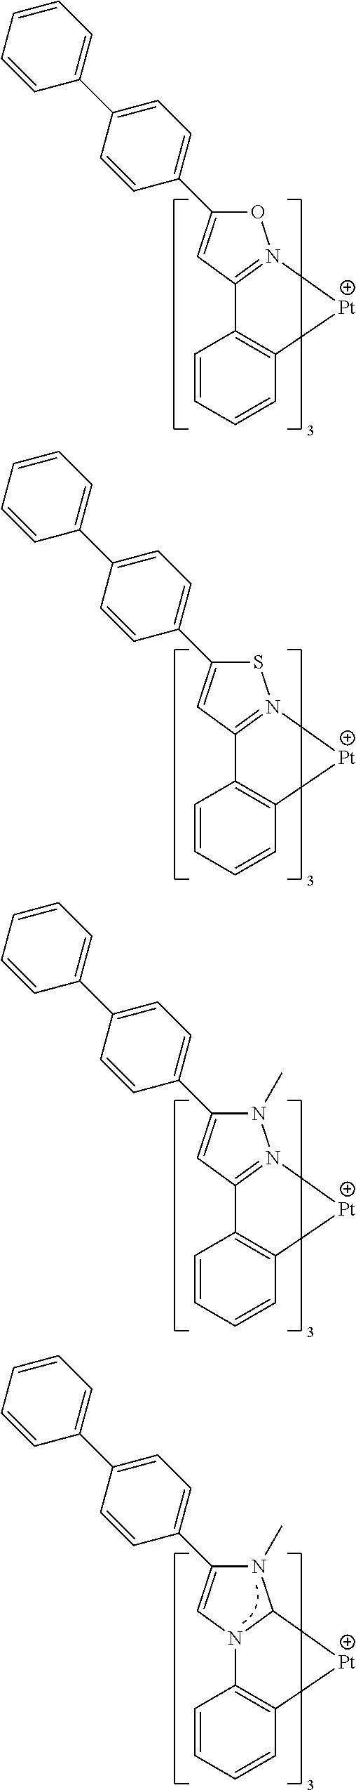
S1C(C2=CC=C(C3=CC=CC=C3)C=C2)=CC2=N1[Pt]C1=C2C=CC=C1.N1(C)C(C2=CC=C(C3=CC=CC=C3)C=C2)=CC2=N1[Pt]C1=C2C=CC=C1.N1(C)C(C2=CC=C(C3=CC=CC=C3)C=C2)=CN2C1[Pt]C1=C2C=CC=C1.O1C(C2=CC=C(C3=CC=CC=C3)C=C2)=CC2=N1[Pt]C1=C2C=CC=C1
